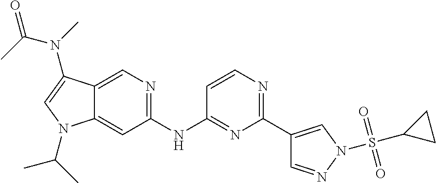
C1(NC2=NC(C3=CN(S(C4CC4)(=O)=O)N=C3)=NC=C2)=NC=C2C(=C1)N(C(C)C)C=C2N(C)C(C)=O
